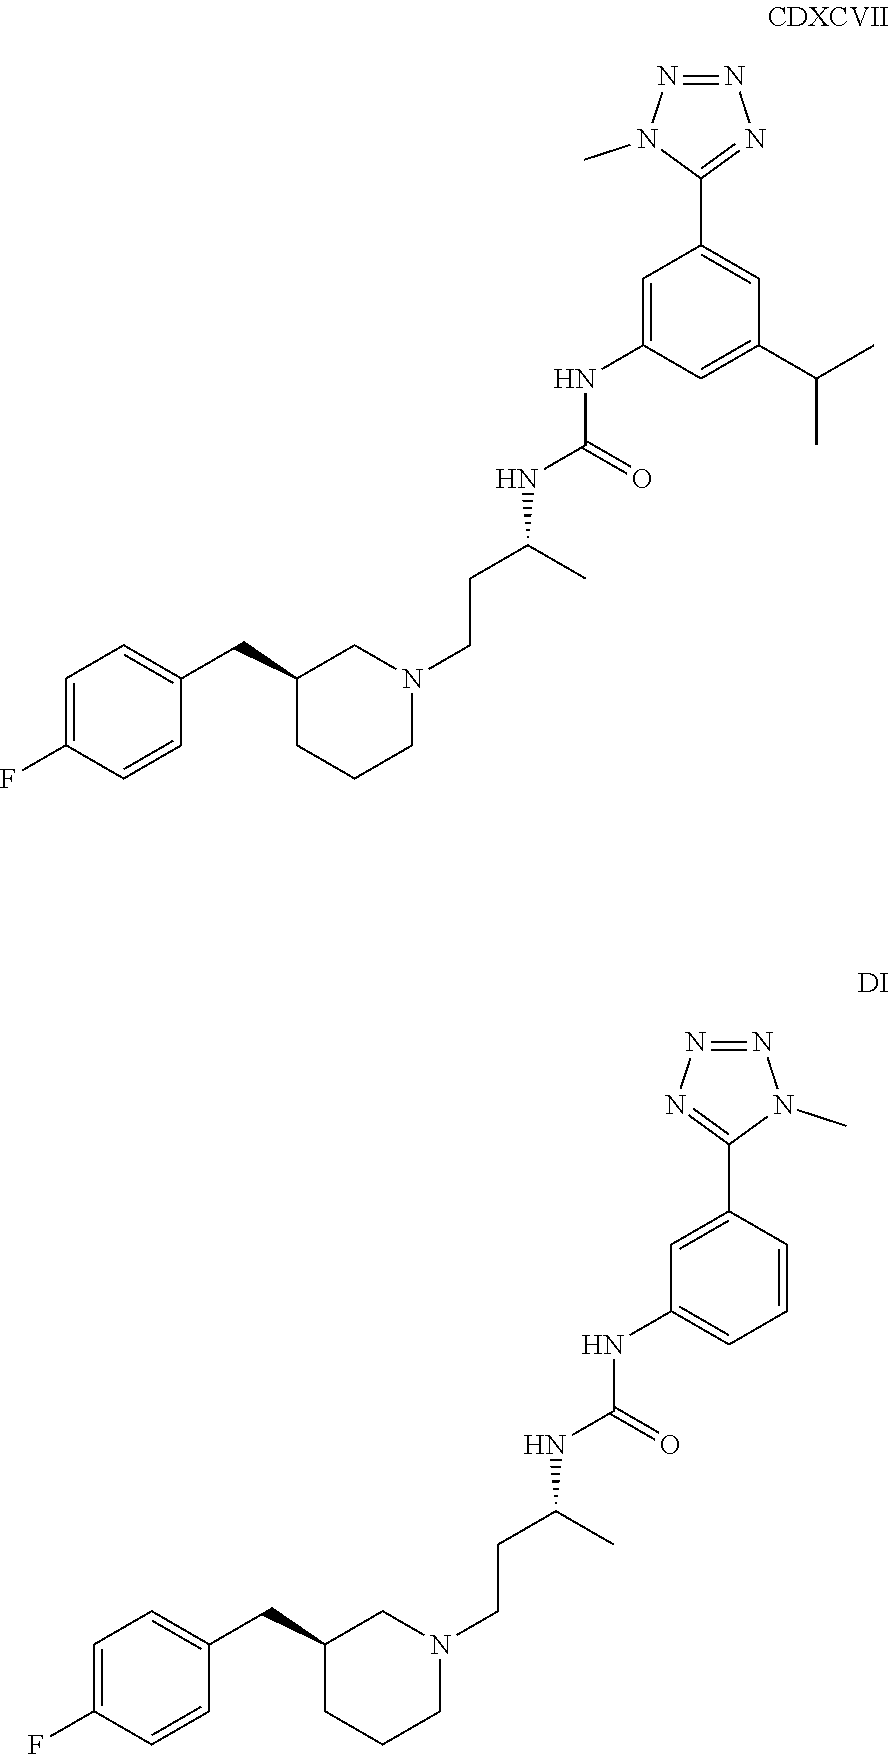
C1=C(C2=NN=NN2C)C=CC=C1NC(=O)NC(CCN1CC(CC2=CC=C(F)C=C2)CCC1)C.C1=C(NC(=O)NC(CCN2CC(CC3=CC=C(F)C=C3)CCC2)C)C=C(C(C)C)C=C1C1=NN=NN1C
